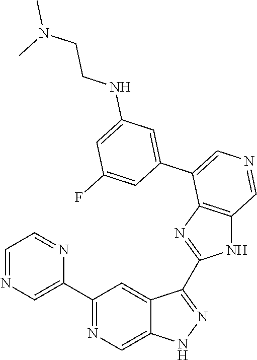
C1(C2=CN=CC=N2)=NC=C2C(=C1)C(C1=NC3=C(N1)C=NC=C3C1=CC(NCCN(C)C)=CC(F)=C1)=NN2
